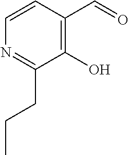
N1=C(CCC)C(O)=C(C=O)C=C1
